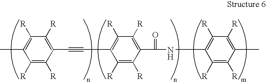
C1([R])=C([R])C(C#CC2=C([R])C([R])=C(C(NC3=C([R])C([R])=C(C)C([R])=C3[R])=O)C([R])=C2[R])=C([R])C([R])=C1C
